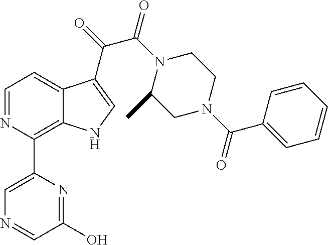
C1(C2=C3C(=CC=N2)C(C(=O)C(N2C(C)CN(C(C4=CC=CC=C4)=O)CC2)=O)=CN3)=CN=CC(O)=N1
